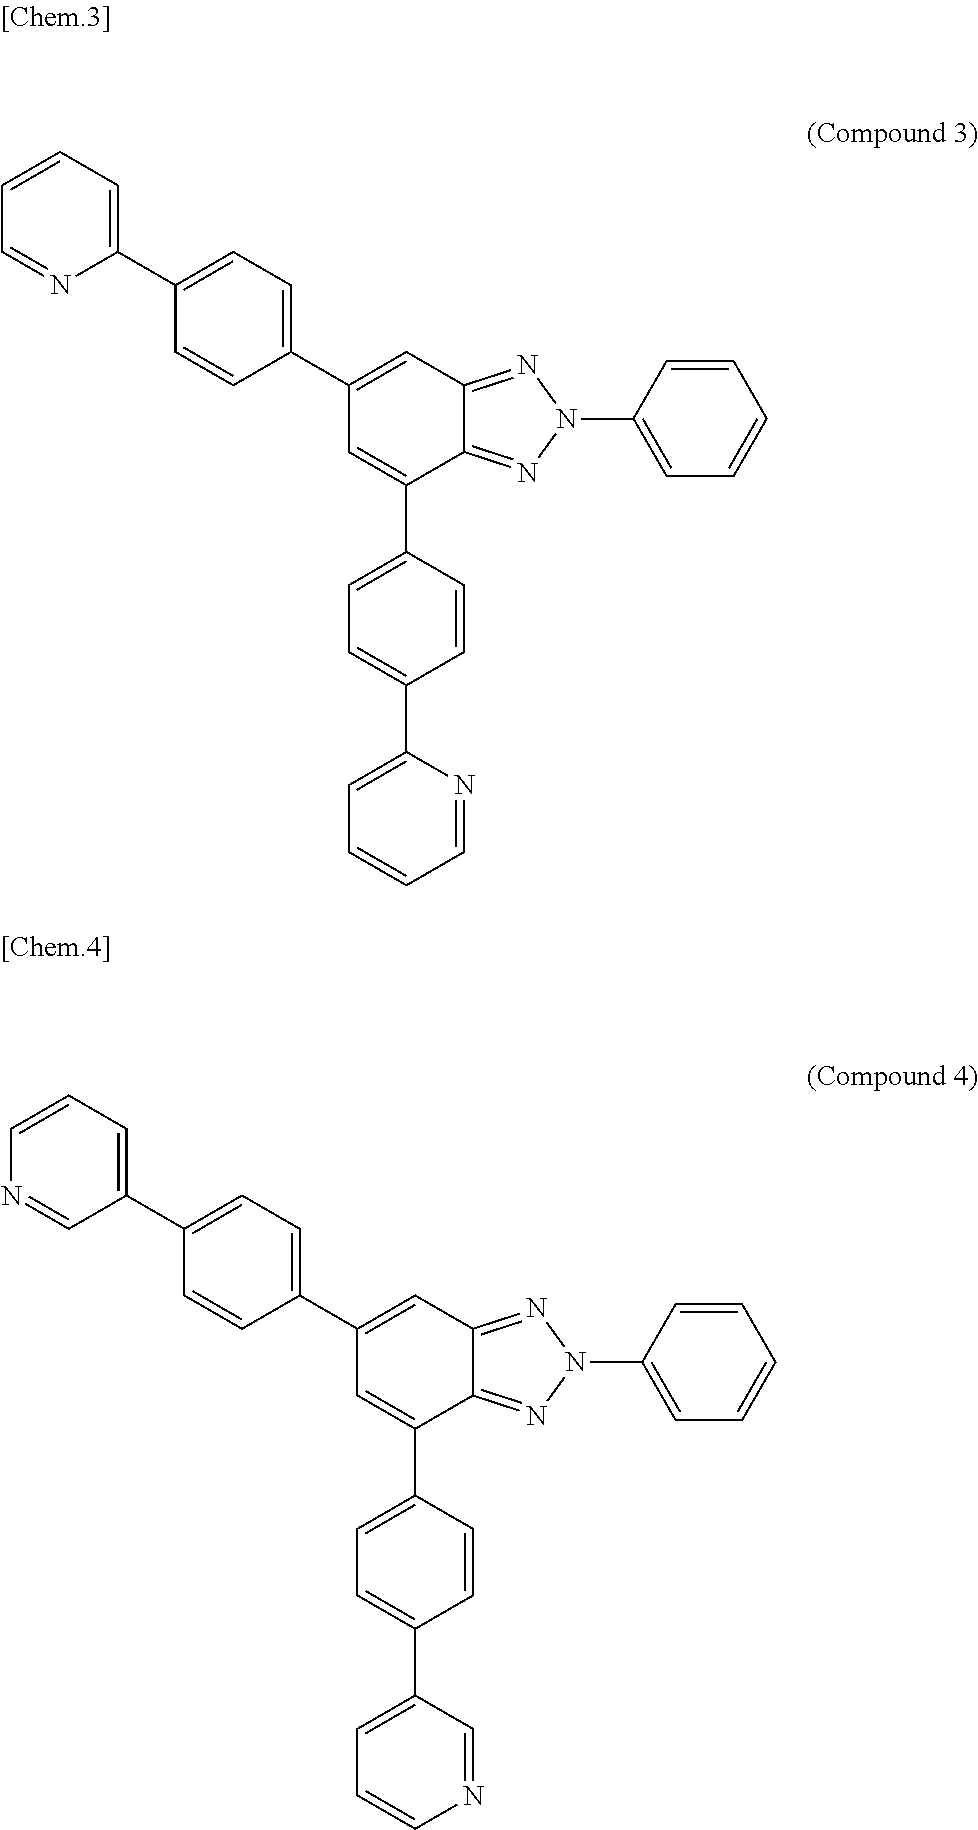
C1=CC=C(C2=CC=C(C3=CC4=NN(C5=CC=CC=C5)N=C4C(C4=CC=C(C5=CC=CC=N5)C=C4)=C3)C=C2)N=C1.C1=CC=C(C2=CC=C(C3=CC4=NN(C5=CC=CC=C5)N=C4C(C4=CC=C(C5=CC=CN=C5)C=C4)=C3)C=C2)C=N1
